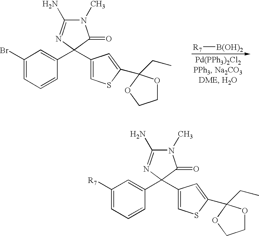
C1(C2(C3=CC(Br)=CC=C3)N=C(N)N(C)C2=O)=CSC(C2(CC)OCCO2)=C1.[R7][B(OH)2].C1(C2(C3=CC([R7])=CC=C3)N=C(N)N(C)C2=O)=CSC(C2(CC)OCCO2)=C1
